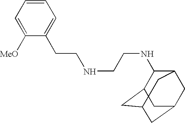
C1=CC=C([MeO])C(CCNCCNC2C3CC4CC(CC2C4)C3)=C1
